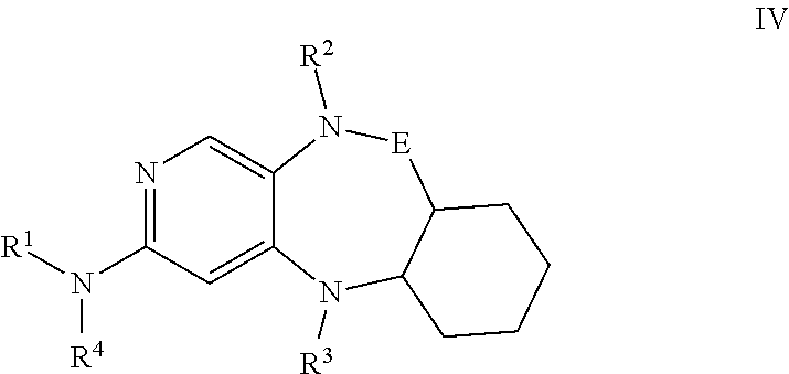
N1=C(N([R4])[R1])C=C2C(=C1)N([R2])[E]C1C(N2[R3])CCCC1
